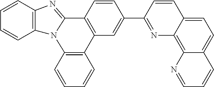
C1=CC2=C(C=C1)N1C(=NC3=C1C=CC=C3)C1=C2C=C(C2=NC3=C4C(=CC=C3C=C2)C=CC=N4)C=C1
